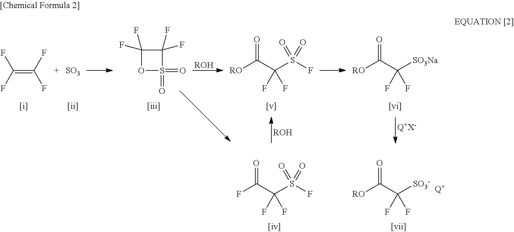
[RO]C(C([SO3-])(F)F)=O.[Q+].FC(C(S(F)(=O)=O)(F)F)=O.C(=C(F)F)(F)F.[SO3].C1(F)(F)OS(=O)(=O)C1(F)F.[ROH].[RO]C(C(S(F)(=O)=O)(F)F)=O.[ROH].[RO]C(C([SO3Na])(F)F)=O.[Q+X-]
